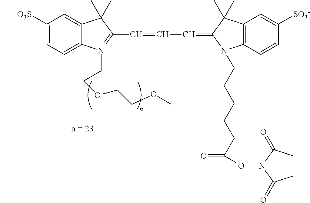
C1([O3S]C)=CC=C2C(=C1)C(C)(C)C(C=CC=C1C(C)(C)C3=C(N1CCCCCC(ON1C(=O)CCC1=O)=O)C=CC([SO3-])=C3)=[N+]2CCOCCOC
